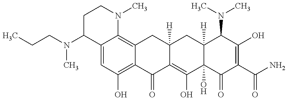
C(N(C1C2=CC(O)=C3C(=C2N(C)CC1)CC1([H])C(=C(O)C2(O)C([H])(C1)C(N(C)C)C(O)=C(C(N)=O)C2=O)C3=O)C)CC
